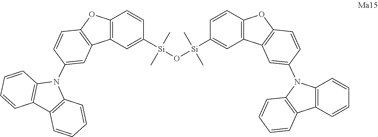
C1=CC2=C(C=C1)C1=C(N2C2=CC3=C(OC4=C3C=C([Si](C)(O[Si](C3=CC5=C(OC6=C5C=C(N5C7=C(C8=C5C=CC=C8)C=CC=C7)C=C6)C=C3)(C)C)C)C=C4)C=C2)C=CC=C1
